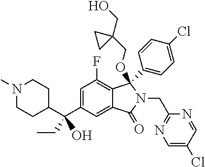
C1(C(C2=CC(F)=C3C(=C2)C(=O)N(CC2=NC=C(Cl)C=N2)C3(OCC2(CO)CC2)C2=CC=C(Cl)C=C2)(CC)O)CCN(C)CC1
